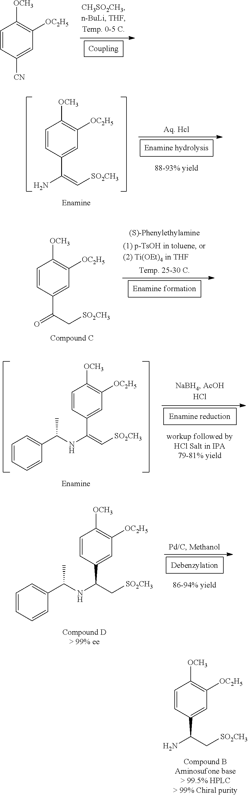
C1=CC([CN])=CC([OC2H5])=C1[OCH3].C1=CC(C(=C[SO2CH3])N)=CC([OC2H5])=C1[OCH3].C1=CC(C(=C[SO2CH3])NC(C2=CC=CC=C2)C)=CC([OC2H5])=C1[OCH3].C1=CC(C(C[SO2CH3])NC(C2=CC=CC=C2)C)=CC([OC2H5])=C1[OCH3].C1=CC(C(C[SO2CH3])N)=CC([OC2H5])=C1[OCH3].C1=CC(C(C[SO2CH3])=O)=CC([OC2H5])=C1[OCH3]
